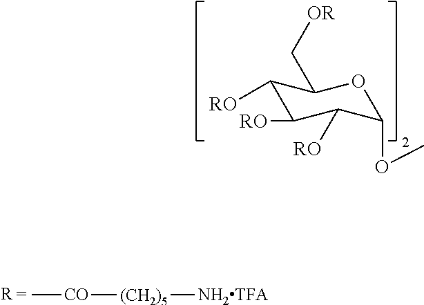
C1([RO])C([RO])C([RO])C(OC)OC1C[OR].C[CO][(CH2)5][NH2TFA]
